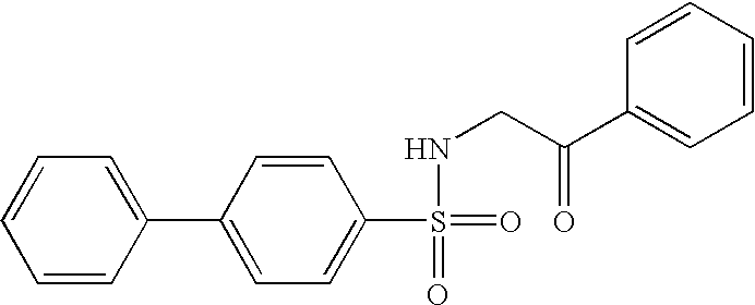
C1=CC(C2=CC=C(S(=O)(=O)NCC(=O)C3=CC=CC=C3)C=C2)=CC=C1
